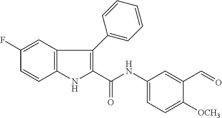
C1(F)=CC2=C(C=C1)NC(C(NC1=CC=C([OCH3])C(C=O)=C1)=O)=C2C1=CC=CC=C1
